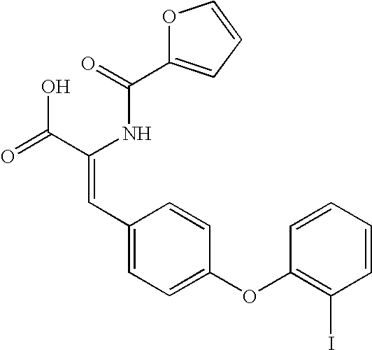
C(=O)(NC(C(=O)O)=CC1=CC=C(OC2=C(I)C=CC=C2)C=C1)C1=CC=CO1
